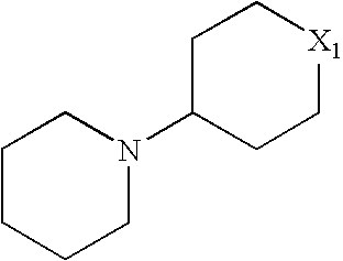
C1CCCN(C2CC[X1]CC2)C1
